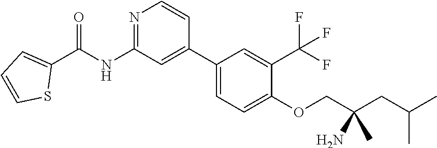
N1=C(NC(C2=CC=CS2)=O)C=C(C2=CC=C(OCC(CC(C)C)(C)N)C(C(F)(F)F)=C2)C=C1
